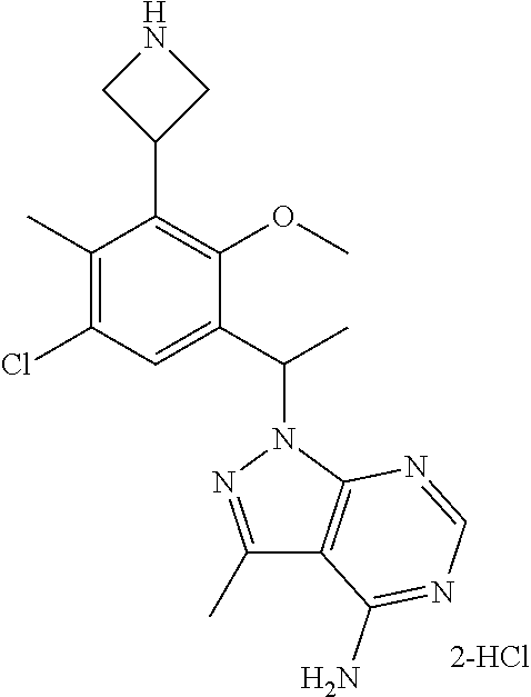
C1(C)=C(Cl)C=C(C(C)N2C3=C(C(C)=N2)C(N)=NC=N3)C(OC)=C1C1CNC1
